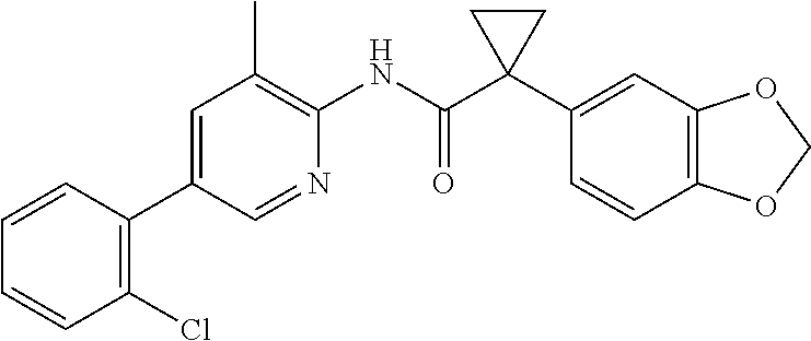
C1=C(C2=C(Cl)C=CC=C2)C=NC(NC(C2(C3=CC4=C(C=C3)OCO4)CC2)=O)=C1C
